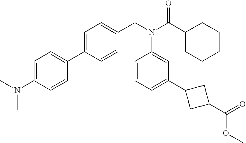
C1=C(N(C)C)C=CC(C2=CC=C(CN(C(C3CCCCC3)=O)C3=CC(C4CC(C(=O)OC)C4)=CC=C3)C=C2)=C1
